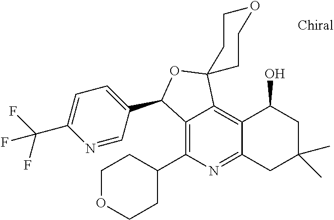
C12=C(C3CCOCC3)N=C3C(=C1C1(OC2C2=CC=C(C(F)(F)F)N=C2)CCOCC1)C(O)CC(C)(C)C3
